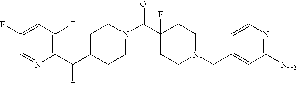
C1(F)=CC(F)=C(C(C2CCN(C(C3(F)CCN(CC4=CC(N)=NC=C4)CC3)=O)CC2)F)N=C1
